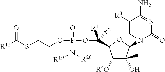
C1([R4O])C(O)(C)C(N2C(=O)N=C(N)C([R3])=C2)OC1C([R1])([R2])OP(OCCSC([R15])=O)(=O)N([R20])[R19]
